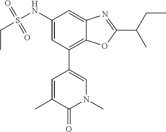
N1(C)C=C(C2=C3C(=CC(NS(CC)(=O)=O)=C2)N=C(C(CC)C)O3)C=C(C)C1=O
